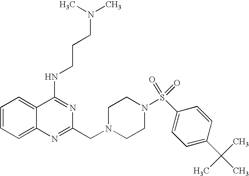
C1=CC=C2C(=C1)C(NCCCN(C)C)=NC(CN1CCN(S(C3=CC=C(C(C)(C)C)C=C3)(=O)=O)CC1)=N2
